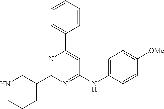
C1=CC=CC(C2=CC(NC3=CC=C([OMe])C=C3)=NC(C3CNCCC3)=N2)=C1
